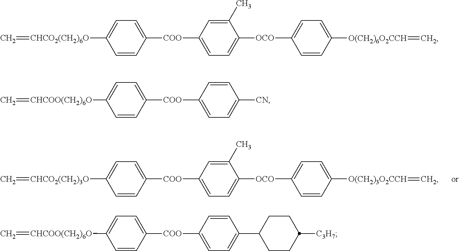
C=[CHCO2(CH2)3O]C1=CC=C([COO]C2=CC=C([OCO]C3=CC=C([O(CH2)3O2CCH]=C)C=C3)C(C)=C2)C=C1.C=[CHCO2(CH2)6O]C1=CC=C([COO]C2=CC=C([OCO]C3=CC=C([O(CH2)6O2CCH]=C)C=C3)C(C)=C2)C=C1.C=[CHCOO(CH2)6O]C1=CC=C([COO]C2=CC=C([CN])C=C2)C=C1.C=[CHCOO(CH2)6O]C1=CC=C([COO]C2=CC=C(C3CCC([C3H7])CC3)C=C2)C=C1
